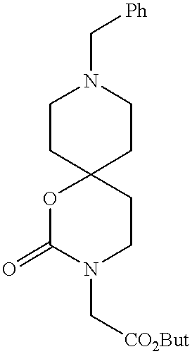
C1CC2(CCN1C[Ph])OC(=O)N(C[CO2But])CC2
